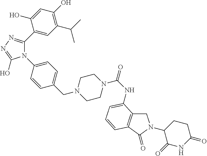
C1(C(C)C)=C(O)C=C(O)C(C2=NN=C(O)N2C2=CC=C(CN3CCN(C(NC4=CC=CC5=C4CN(C4C(=O)NC(=O)CC4)C5=O)=O)CC3)C=C2)=C1
